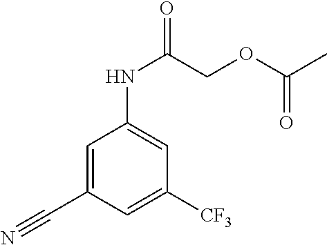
C1=C(C#N)C=C([CF3])C=C1NC(=O)COC(C)=O
